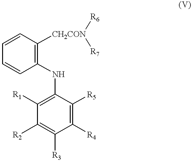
C1([R4])=C([R5])C(NC2=C([CH2CON]([R6])[R7])C=CC=C2)=C([R1])C([R2])=C1[R3]
